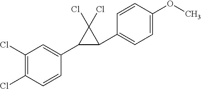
C1(Cl)=C(Cl)C=CC(C2C(C3=CC=C(OC)C=C3)C2(Cl)Cl)=C1
